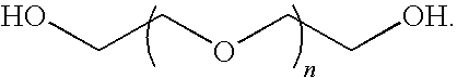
C(COCC[OH])O
